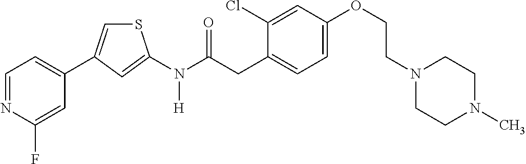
C1=NC(F)=CC(C2=CSC(N(C(CC3=CC=C(OCCN4CCN(C)CC4)C=C3Cl)=O)[H])=C2)=C1
